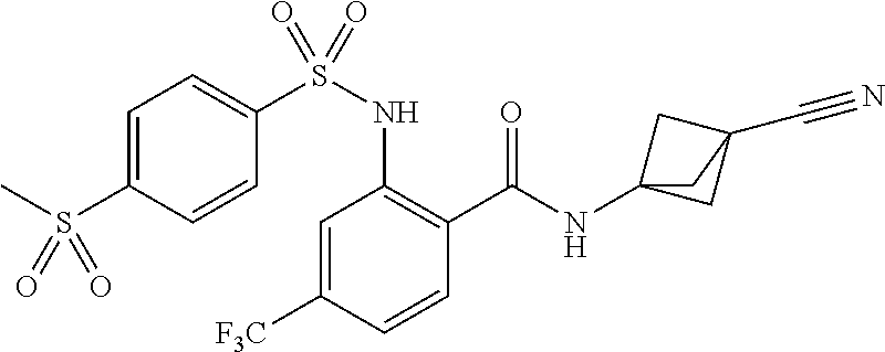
C1=C([F3C])C=CC(C(=O)NC23CC(C#N)(C2)C3)=C1NS(C1=CC=C(S(C)(=O)=O)C=C1)(=O)=O
